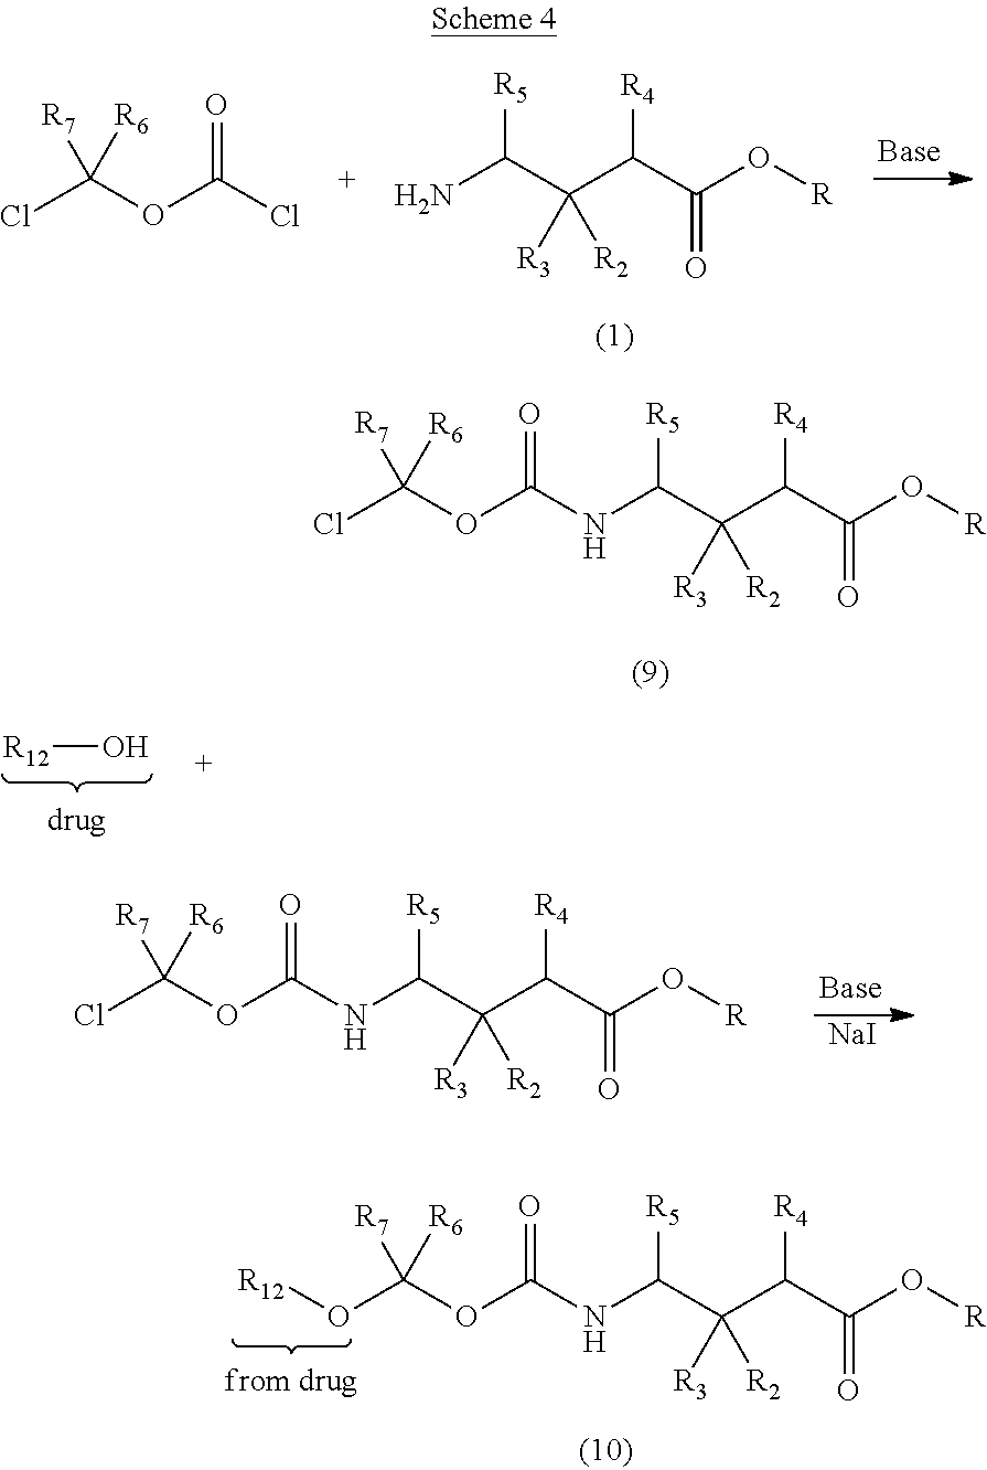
ClC(OC(NC(C(C(C(O[R])=O)[R4])([R3])[R2])[R5])=O)([R7])[R6].O(C(OC(NC(C(C(C(O[R])=O)[R4])([R3])[R2])[R5])=O)([R7])[R6])[R12].[R12]O.[NaI].ClC(OC(NC(C(C(C(O[R])=O)[R4])([R3])[R2])[R5])=O)([R7])[R6].C(C(C(C(O[R])=O)[R4])([R2])[R3])(N)[R5].ClC(OC(Cl)=O)([R7])[R6]
